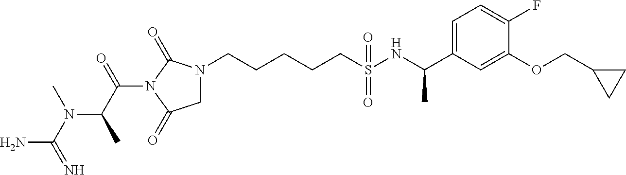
N1(CCCCCS(NC(C2=CC=C(F)C(OCC3CC3)=C2)C)(=O)=O)CC(=O)N(C(C(N(C(N)=N)C)C)=O)C1=O
